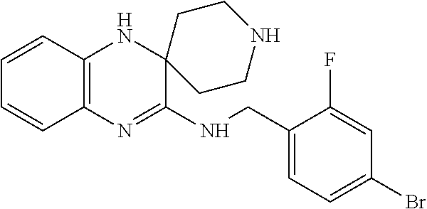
C12=C(N=C(NCC3=CC=C(Br)C=C3F)C3(N1)CCNCC3)C=CC=C2
